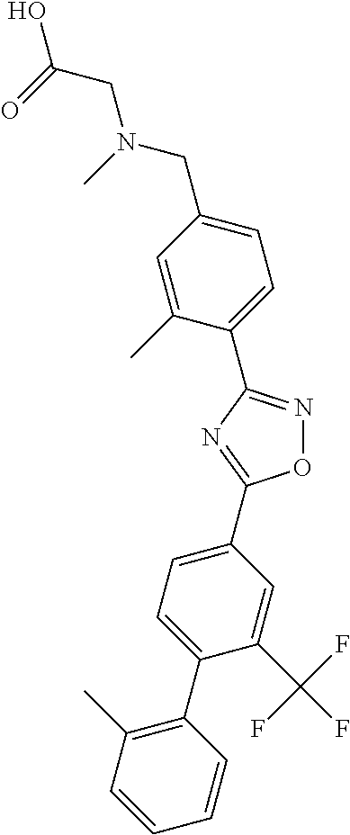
O1N=C(C2=CC=C(CN(C)CC(=O)O)C=C2C)N=C1C1=CC=C(C2=C(C)C=CC=C2)C(C(F)(F)F)=C1
